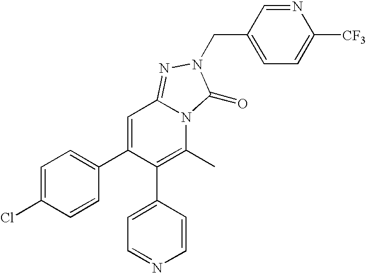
C1=C(C2=CC=C(Cl)C=C2)C(C2=CC=NC=C2)=C(C)N2C1=NN(CC1=CC=C([CF3])N=C1)C2=O
